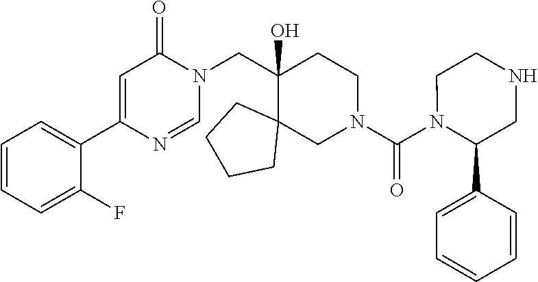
C1=CC=C(F)C(C2=CC(=O)N(CC3(O)C4(CN(C(N5C(C6=CC=CC=C6)CNCC5)=O)CC3)CCCC4)C=N2)=C1
